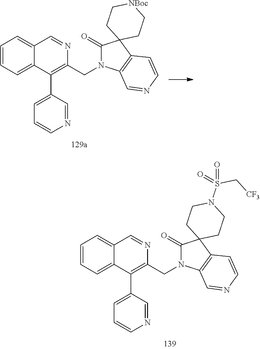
C1=CC=C2C(=C1)C=NC(CN1C(=O)C3(C4=C1C=NC=C4)CCN(S(=O)(C[CF3])=O)CC3)=C2C1=CC=CN=C1.C1=CC=C2C(=C1)C=NC(CN1C(=O)C3(C4=C1C=NC=C4)CC[NBoc]CC3)=C2C1=CC=CN=C1
